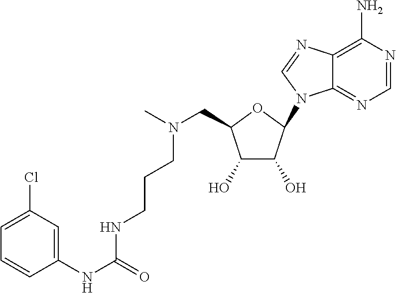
CN(CC1OC(N2C3=NC=NC(N)=C3N=C2)C(O)C1O)CCCNC(NC1=CC(Cl)=CC=C1)=O
